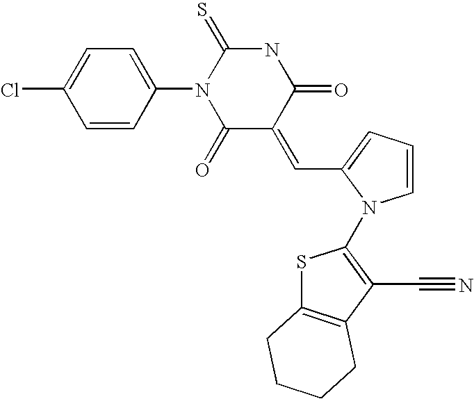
C1=C(Cl)C=CC(N2C(=O)C(=CC3=CC=CN3C3=C(C#N)C4=C(S3)CCCC4)C(=O)NC2=S)=C1
